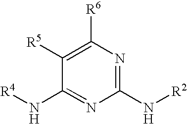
C1([R6])=C([R5])C(N[R4])=NC(N[R2])=N1
